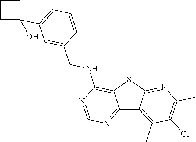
C12=NC=NC(NCC3=CC(C4(O)CCC4)=CC=C3)=C1SC1=NC(C)=C(Cl)C(C)=C21
